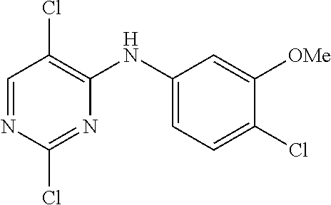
C1=NC(Cl)=NC(NC2=CC=C(Cl)C([OMe])=C2)=C1Cl
